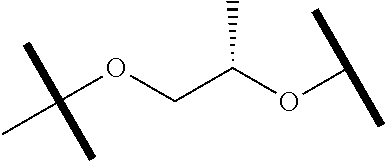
C(OCC(OC(C)C)C)(C)(C)C
